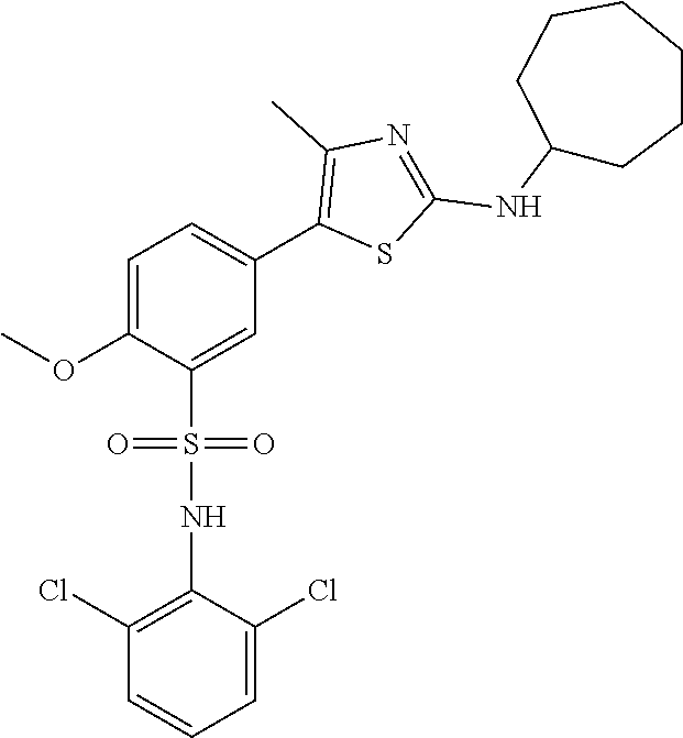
C1=C(OC)C(S(=O)(=O)NC2=C(Cl)C=CC=C2Cl)=CC(C2=C(C)N=C(NC3CCCCCC3)S2)=C1
